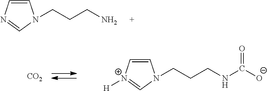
C1=CN=CN1CCCN.[CO2].C1=C[N+]([H])=CN1CCCNC([O-])=O
